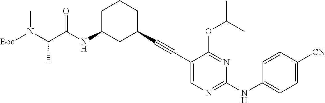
[Boc]N(C(C(NC1CC(C#CC2=CN=C(NC3=CC=C([CN])C=C3)N=C2OC(C)C)CCC1)=O)C)C
